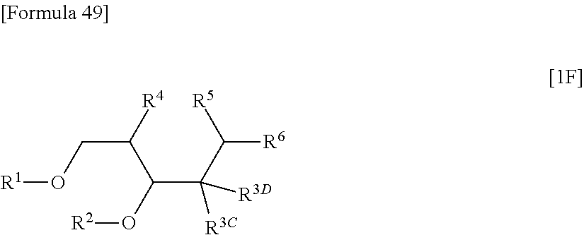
C(C(C([R5])[R6])([R3D])[R3C])(C([R4])CO[R1])O[R2]
